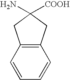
NC1([COOH])CC2=C(C1)C=CC=C2
